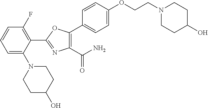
C1(C2=NC(C(=O)N)=C(C3=CC=C(OCCN4CCC(O)CC4)C=C3)O2)=C(F)C=CC=C1N1CCC(O)CC1
